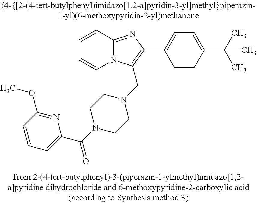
C1=CC2=NC(C3=CC=C(C(C)(C)C)C=C3)=C(CN3CCN(C(C4=CC=CC(OC)=N4)=O)CC3)N2C=C1
